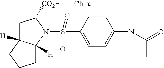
N1(S(=O)(=O)C2=CC=C(NC(=O)C)C=C2)C([CO2H])CC2([H])C1([H])CCC2
